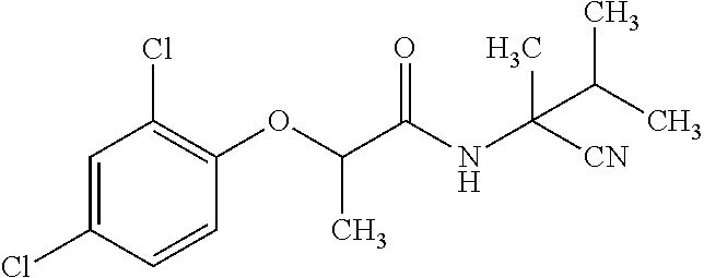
C1=C(Cl)C=CC(OC(C(NC(C(C)C)(C)[CN])=O)C)=C1Cl
